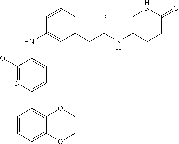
COC1=NC(C2=C3OCCOC3=CC=C2)=CC=C1NC1=CC(CC(=O)NC2CNC(=O)CC2)=CC=C1
